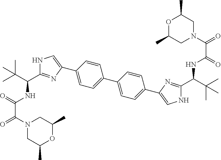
C1=CC(C2=CNC(C(C(C)(C)C)NC(C(=O)N3CC(C)OC(C)C3)=O)=N2)=CC=C1C1=CC=C(C2=CNC(C(C(C)(C)C)NC(=O)C(N3CC(C)OC(C)C3)=O)=N2)C=C1
